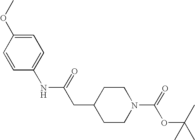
C1=CC(NC(CC2CCN(C(=O)OC(C)(C)C)CC2)=O)=CC=C1OC
